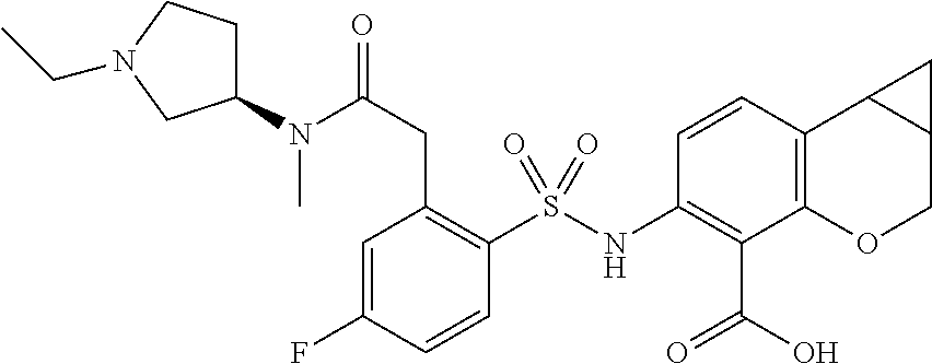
C1(NS(C2=C(CC(=O)N(C3CCN(CC)C3)C)C=C(F)C=C2)(=O)=O)=C(C(O)=O)C2=C(C3C(CO2)C3)C=C1
